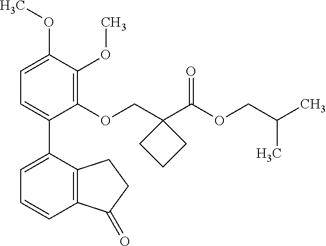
C1=C(OC)C(OC)=C(OCC2(C(OCC(C)C)=O)CCC2)C(C2=CC=CC3=C2CCC3=O)=C1
